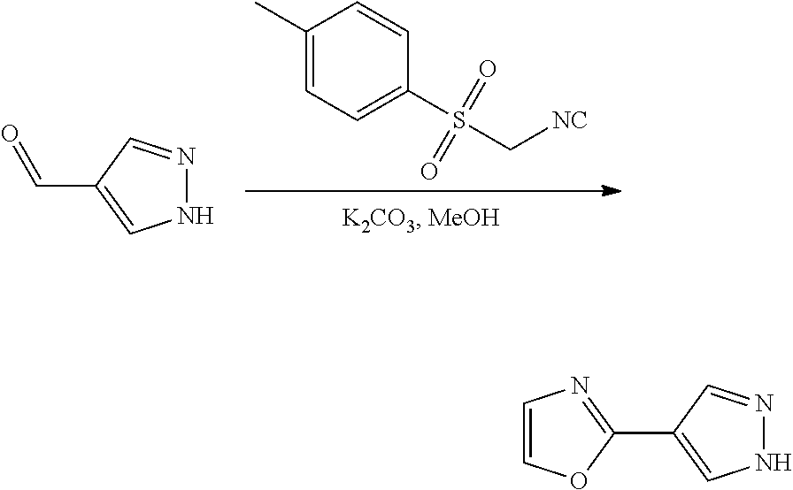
C1(C)=CC=C(S(C[NC])(=O)=O)C=C1.N1N=CC(C=O)=C1.N1N=CC(C2=NC=CO2)=C1
